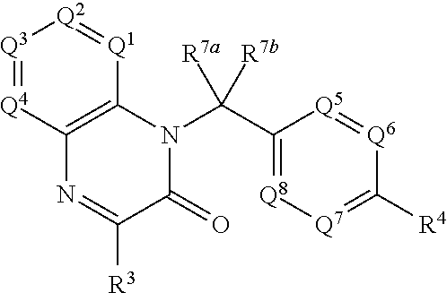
[Q3]1=[Q4]C2=C([Q1]=[Q2]1)N(C(C1=[Q8][Q7]=C([R4])[Q6]=[Q5]1)([R7b])[R7a])C(=O)C([R3])=N2
